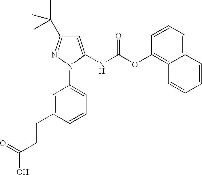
C1=CC=C2C(=C1OC(NC1=CC(C(C)(C)C)=NN1C1=CC=CC(CCC(O)=O)=C1)=O)C=CC=C2
